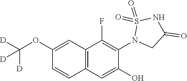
C1(OC([D])([D])[D])=CC2=C(C=C1)C=C(O)C(N1CC(=O)NS1(=O)=O)=C2F
